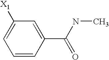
C1=CC(C(NC)=O)=CC([X1])=C1
